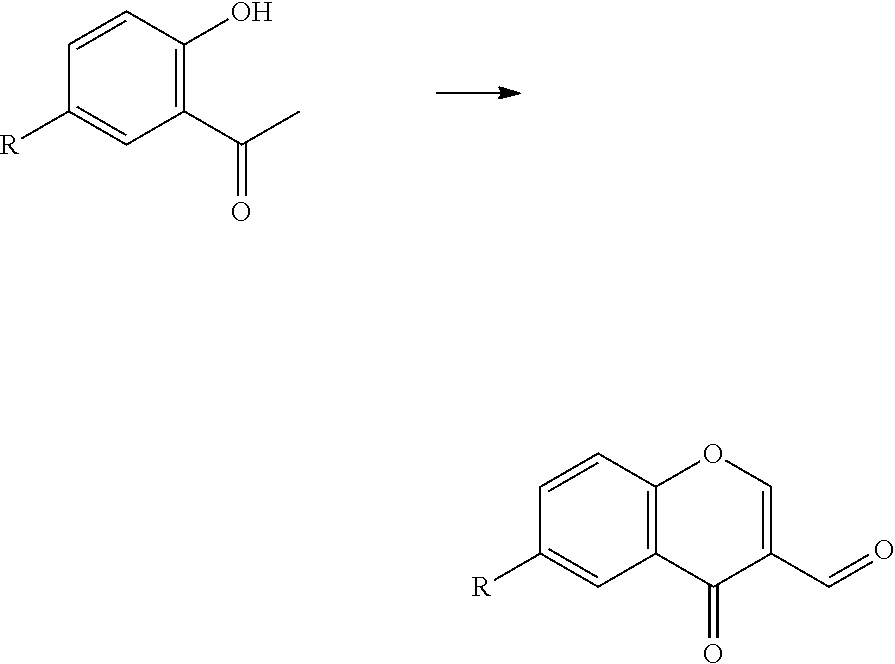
C1=CC(O)=C(C(C)=O)C=C1[R].C1=CC2=C(C=C1[R])C(=O)C(C=O)=CO2
